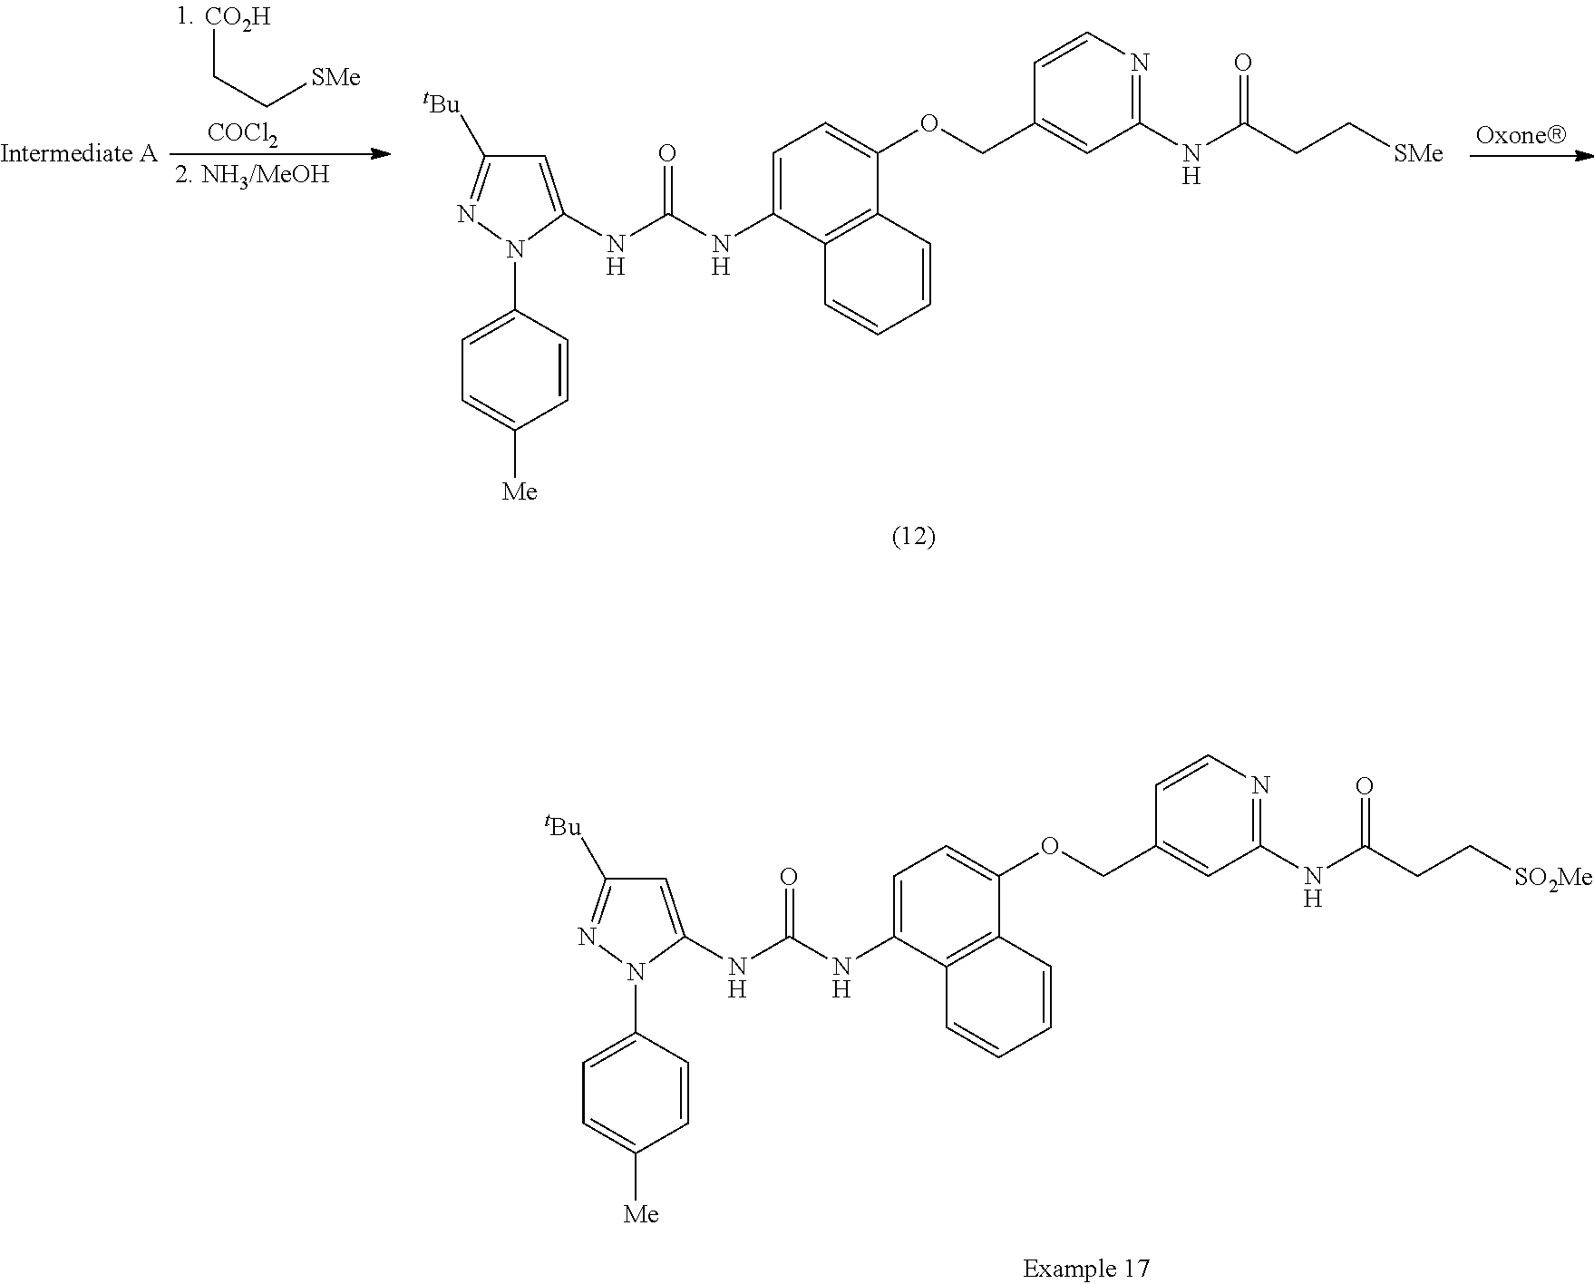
C1=C(N2C(NC(NC3=CC=C(OCC4=CC(NC(CC[SO2Me])=O)=NC=C4)C4=C3C=CC=C4)=O)=CC([tBu])=N2)C=CC([Me])=C1.[CO2H]CC[SMe].[COCl2].C1=C(N2C(NC(NC3=CC=C(OCC4=CC(NC(CC[SMe])=O)=NC=C4)C4=C3C=CC=C4)=O)=CC([tBu])=N2)C=CC([Me])=C1
